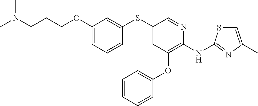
C1(SC2=CC(OCCCN(C)C)=CC=C2)=CC(OC2=CC=CC=C2)=C(NC2=NC(C)=CS2)N=C1
